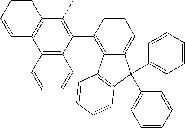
C1=CC=CC2=C1C1=C(C(C3=C4C(=CC=C3)C(C3=CC=CC=C3)(C3=CC=CC=C3)C3=C4C=CC=C3)=C2C)C=CC=C1
